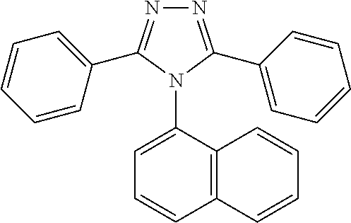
C1=C(N2C(C3=CC=CC=C3)=NN=C2C2=CC=CC=C2)C2=C(C=C1)C=CC=C2
